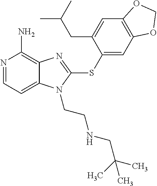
N1=CC=C2C(=C1N)N=C(SC1=CC3=C(C=C1CC(C)C)OCO3)N2CCNCC(C)(C)C
